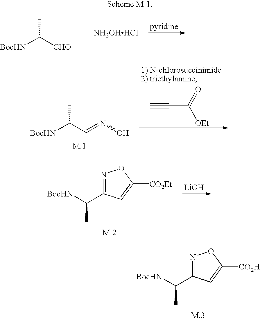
N1=C(C([BocHN])C)C=C([CO2H])O1.[BocHN]C([CHO])C.[NH2OHHCl].C#CC([OEt])=O.[BocHN]C(C=NO)C.[LiOH].N1=C(C([BocHN])C)C=C([CO2Et])O1
